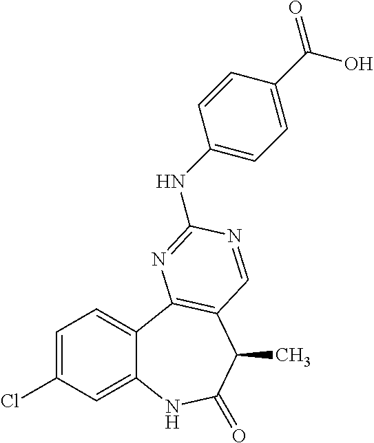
C1=C(Cl)C=C2C(=C1)C1=C(C(C)C(=O)N2)C=NC(NC2=CC=C(C(=O)O)C=C2)=N1
